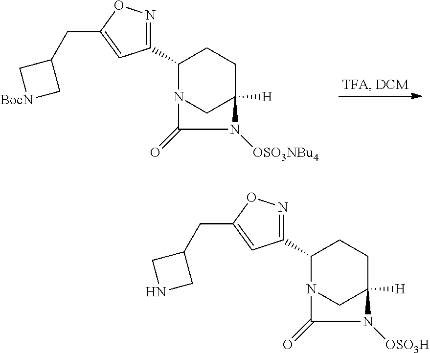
C1(C2=NOC(CC3C[BocN]C3)=C2)N2CC([H])(CC1)N([OSO3NBu4])C2=O.C1(C2=NOC(CC3CNC3)=C2)N2CC([H])(CC1)N([OSO3H])C2=O
